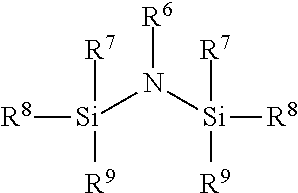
[Si](N([Si]([R8])([R7])[R9])[R6])([R8])([R7])[R9]
